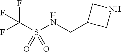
FC(S(NCC1CNC1)(=O)=O)(F)F
